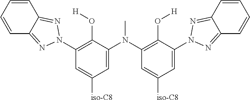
C1=CC=CC2=NN(C3=C(O[H])C(N(C4=C(O[H])C(N5N=C6C(=N5)C=CC=C6)=CC([iso-C8])=C4)C)=CC([iso-C8])=C3)N=C12
